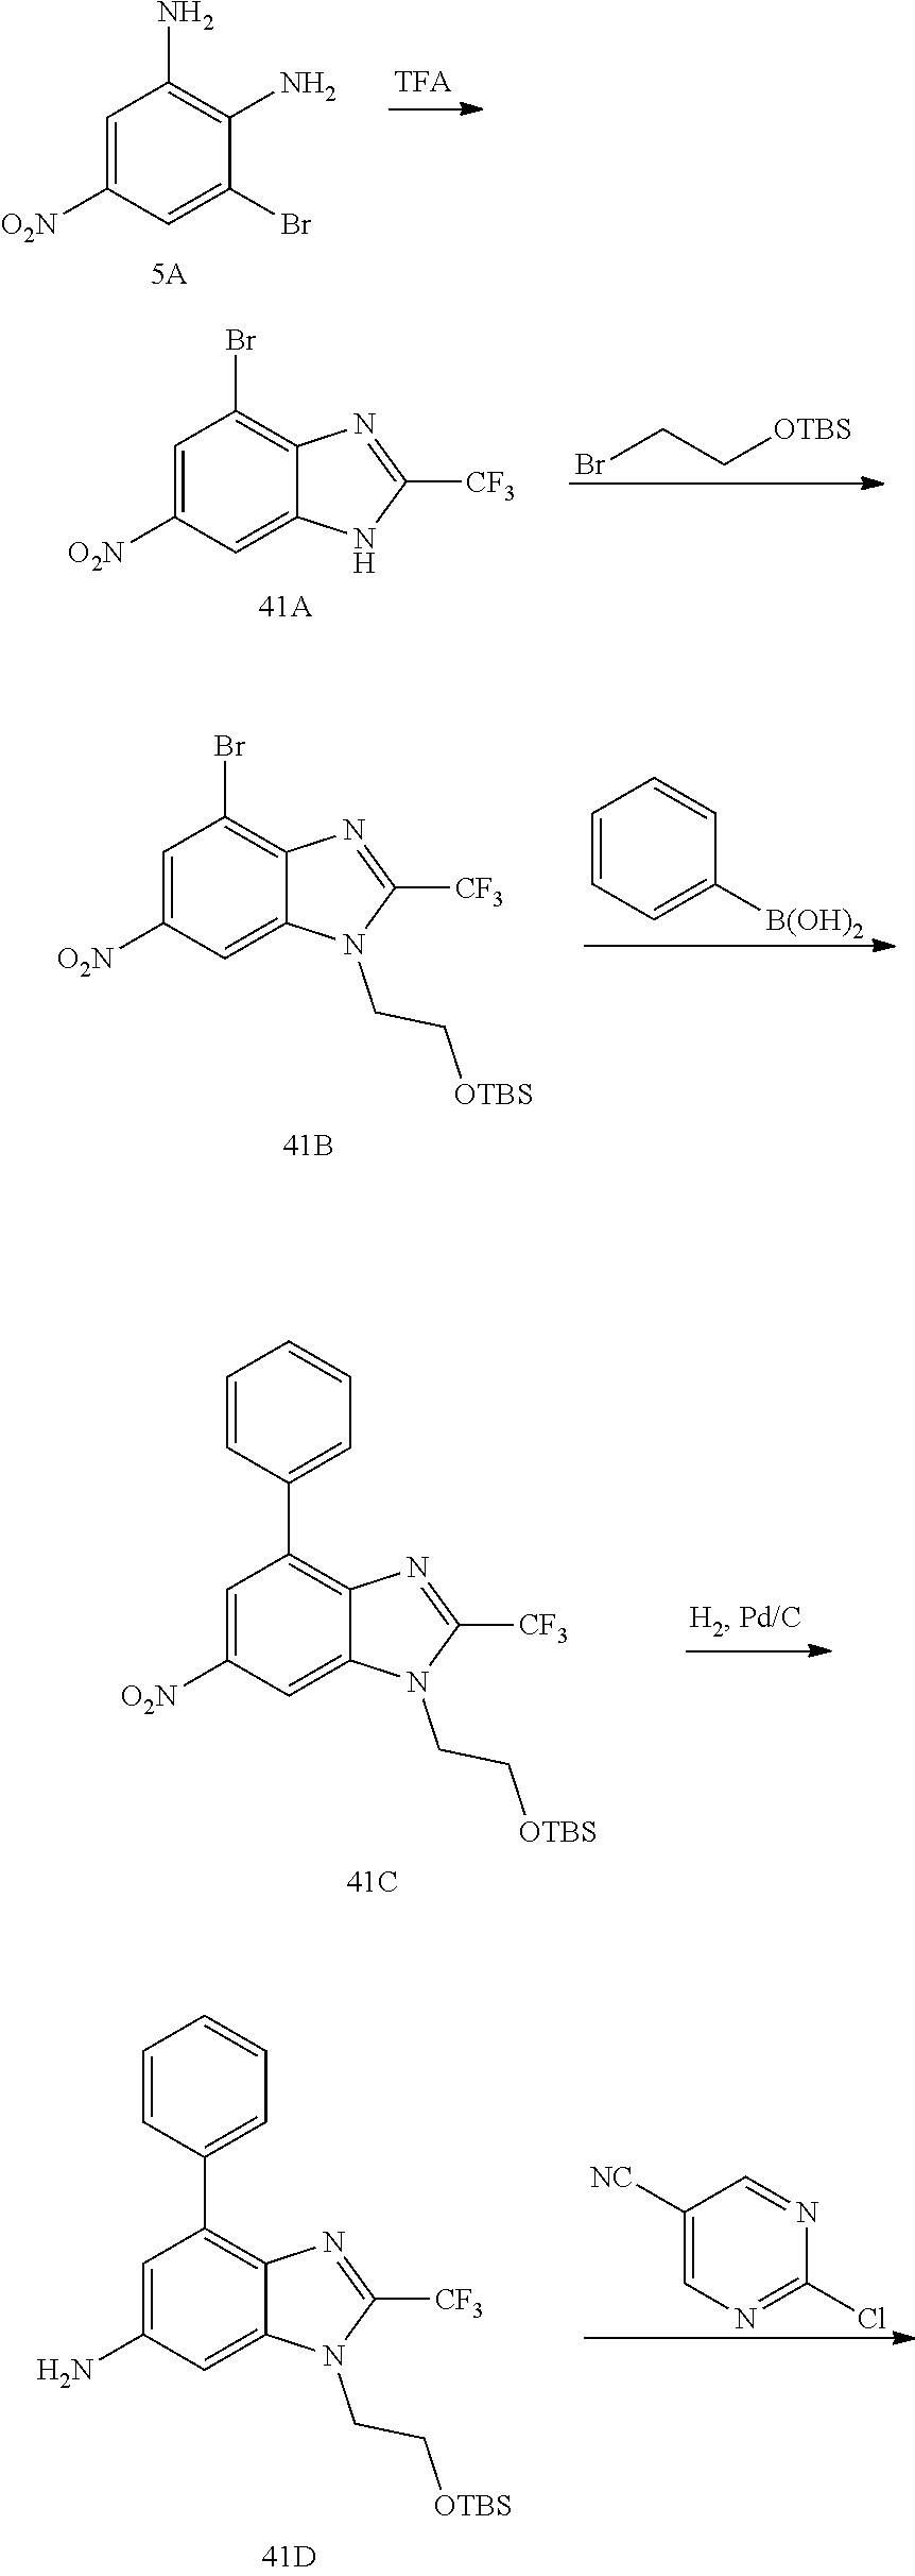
C1=C([O2N])C=C(Br)C(N)=C1N.C1=C([O2N])C=C2C(=C1Br)N=C([CF3])N2.BrCC[OTBS].C1=CC=C([B(OH)2])C=C1.C1=C(N)C=C2C(=C1Br)N=C([CF3])N2CC[OTBS].C1=C([O2N])C=C2C(=C1C1=CC=CC=C1)N=C([CF3])N2CC[OTBS].C1([NC])=CN=C(Cl)N=C1.C1=C(N)C=C2C(=C1C1=CC=CC=C1)N=C([CF3])N2CC[OTBS]
